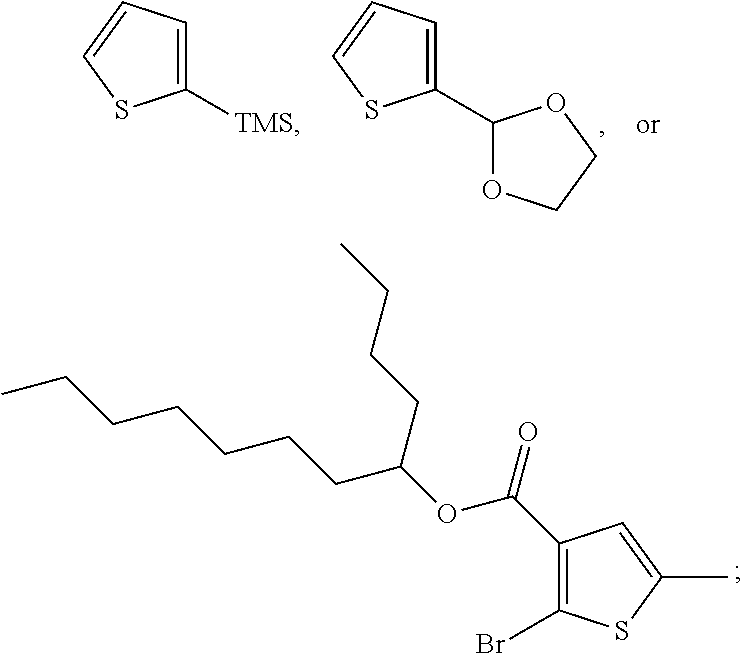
C1(C2=CC=CS2)OCCO1.[TMS]C1=CC=CS1.C1(C(OC(CCCCCCC)CCCC)=O)=C(Br)SC(C)=C1
